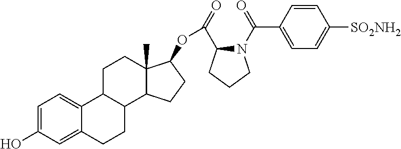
C1=C(O)C=C2C(=C1)C1C(CC2)C2C(C)(CC1)C(OC(C1N(C(C3=CC=C([SO2NH2])C=C3)=O)CCC1)=O)CC2
